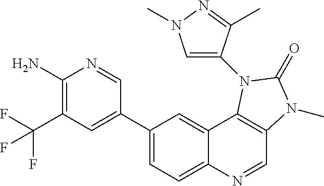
C1(N)=C(C(F)(F)F)C=C(C2=CC=C3C(=C2)C2=C(C=N3)N(C)C(=O)N2C2=CN(C)N=C2C)C=N1
